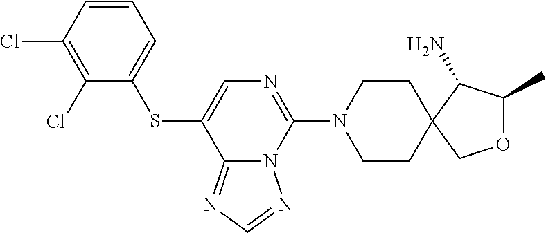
C1(Cl)=C(Cl)C=CC=C1SC1=CN=C(N2CCC3(CC2)C(N)C(C)OC3)N2C1=NC=N2
